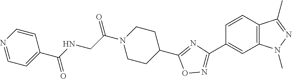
C(C(N1CCC(C2=NC(C3=CC4=C(C=C3)C(C)=NN4C)=NO2)CC1)=O)NC(C1=CC=NC=C1)=O
